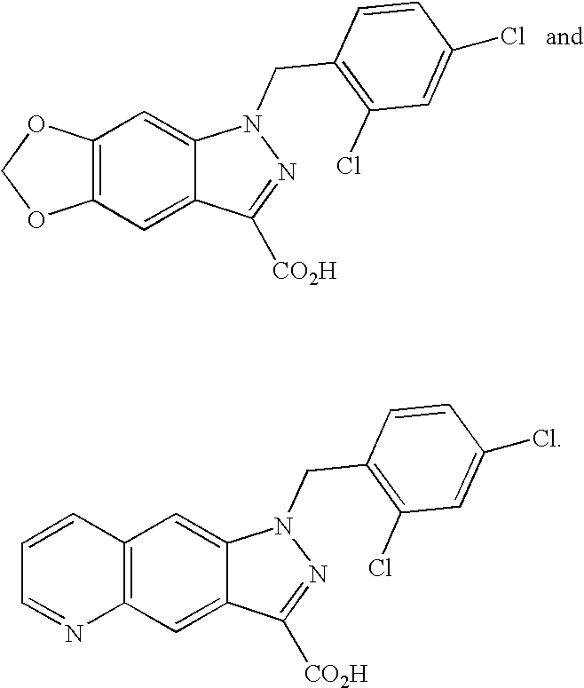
C12=C(C=C3C(=C1)N(CC1=C(Cl)C=C(Cl)C=C1)N=C3[CO2H])OCO2.C12=C(C=C3C(=C1)N(CC1=C(Cl)C=C(Cl)C=C1)N=C3[CO2H])N=CC=C2
